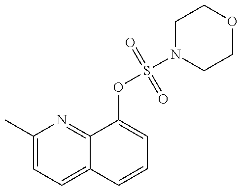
C1(C)=CC=C2C(=N1)C(OS(=O)(=O)N1CCOCC1)=CC=C2
